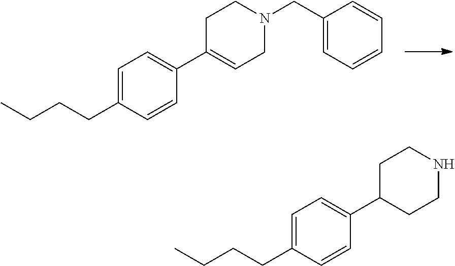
C1(CN2CCC(C3=CC=C(CCCC)C=C3)=CC2)=CC=CC=C1.N1CCC(C2=CC=C(CCCC)C=C2)CC1
